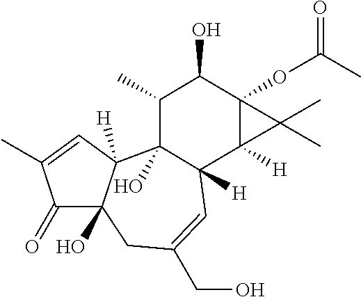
C1(=O)C2(O)C([H])(C=C1C)C1(O)C([H])(C=C(CO)C2)C2([H])C(OC(=O)C)(C(O)C1C)C2(C)C
